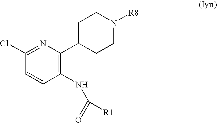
C1C(C2=C(NC(=O)[R1])C=CC(Cl)=N2)CCN([R8])C1
